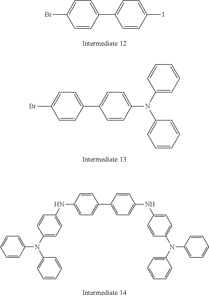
BrC1=CC=C(C2=CC=C(I)C=C2)C=C1.BrC1=CC=C(C2=CC=C(N(C3=CC=CC=C3)C3=CC=CC=C3)C=C2)C=C1.C1=CC(N(C2=CC=C(NC3=CC=C(C4=CC=C(NC5=CC=C(N(C6=CC=CC=C6)C6=CC=CC=C6)C=C5)C=C4)C=C3)C=C2)C2=CC=CC=C2)=CC=C1
